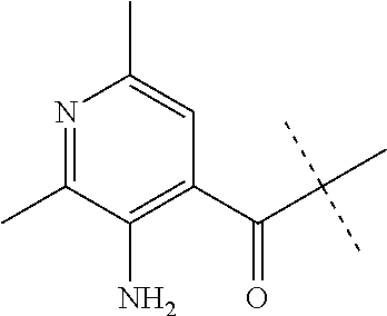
C(C(C)(C)C)(C1=C(N)C(C)=NC(C)=C1)=O
